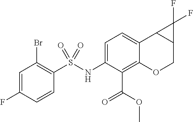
C1=C(NS(C2=C(Br)C=C(F)C=C2)(=O)=O)C(C(OC)=O)=C2C(=C1)C1C(CO2)C1(F)F
